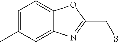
C1=C(C)C=C2C(=C1)OC(CS)=N2
